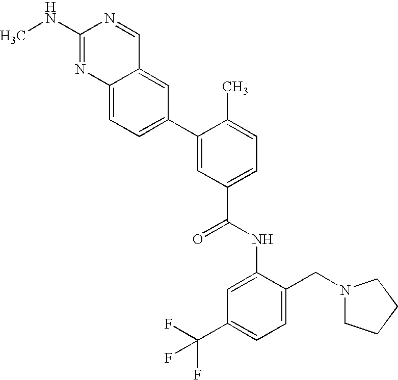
C12=CC=C(C3=CC(C(=O)NC4=CC(C(F)(F)F)=CC=C4CN4CCCC4)=CC=C3C)C=C1C=NC(NC)=N2
